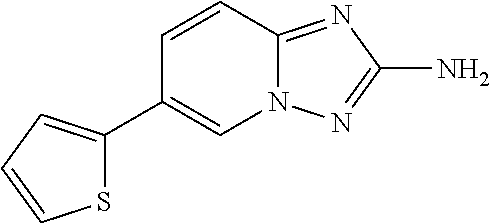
C1=CC2=NC(N)=NN2C=C1C1=CC=CS1
